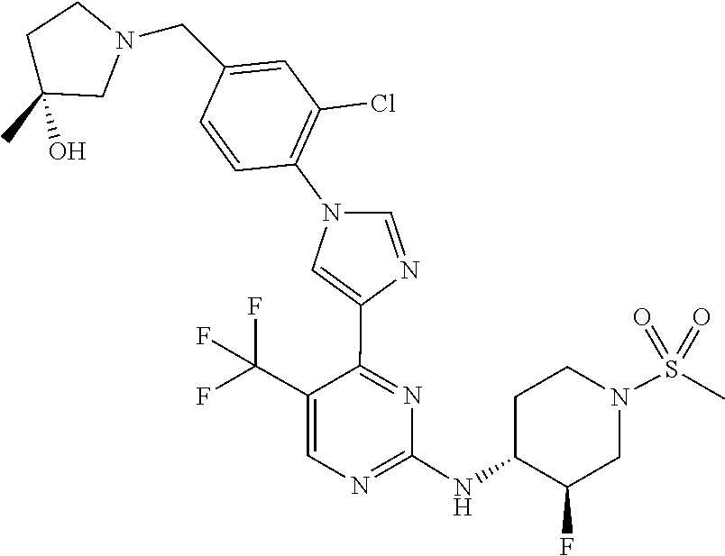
C1(NC2C(F)CN(S(=O)(=O)C)CC2)=NC=C(C(F)(F)F)C(C2=CN(C3=C(Cl)C=C(CN4CCC(C)(O)C4)C=C3)C=N2)=N1
